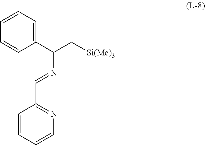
C1=CC=C(C(C[Si(Me)3])N=CC2=NC=CC=C2)C=C1
